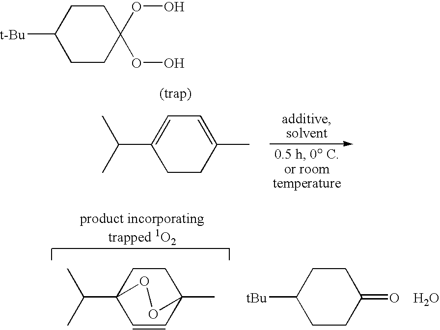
C1CC(C)=CC=C1C(C)C.C1=CC2(C)CCC1(C(C)C)OO2.C1CC(OO)(OO)CCC1[t-Bu].C1CC(=O)CCC1[tBu].O
